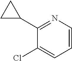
C1(C2CC2)=NC=CC=C1Cl
